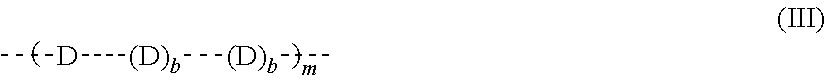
C[D][(D)b][(D)b]C
